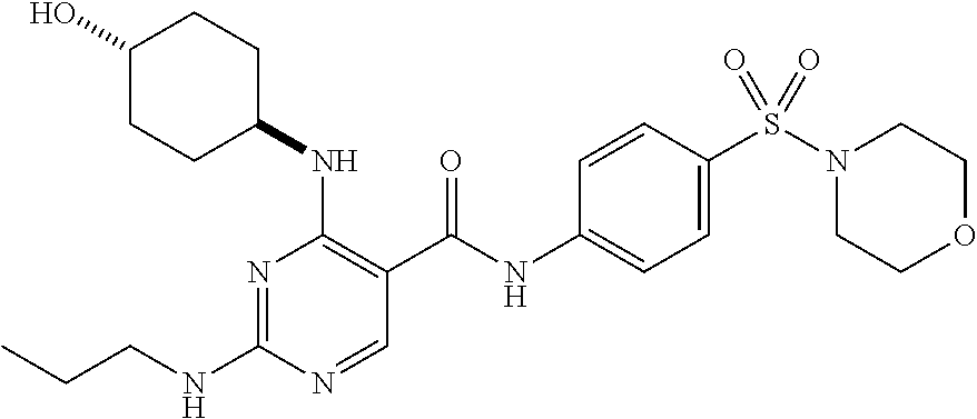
C(NC1=NC(NC2CCC(O)CC2)=C(C(NC2=CC=C(S(N3CCOCC3)(=O)=O)C=C2)=O)C=N1)CC
